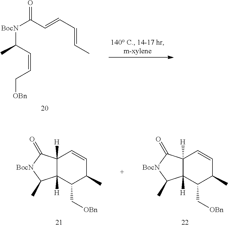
[BocN](C(C=CC=CC)=O)C(C)C=CC[OBn].C12([H])C([H])(C(=O)[BocN]C1C)C=CC(C)C2C[OBn].C12([H])C([H])(C(=O)[BocN]C1C)C=CC(C)C2C[OBn]
